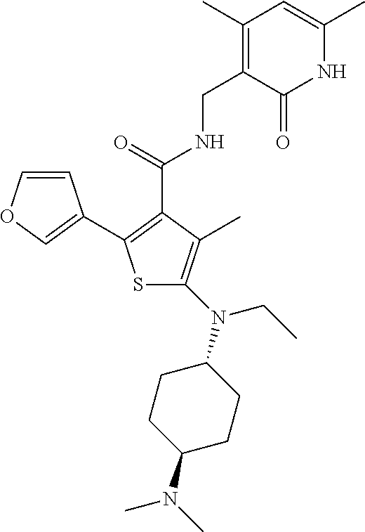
S1C(N(C2CCC(N(C)C)CC2)CC)=C(C)C(C(=O)NCC2=C(C)C=C(C)NC2=O)=C1C1=COC=C1
